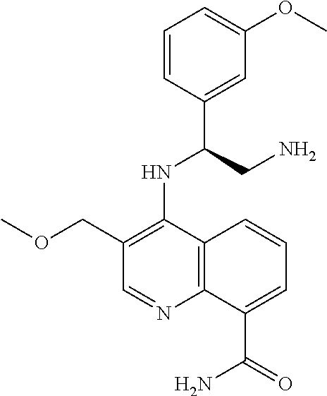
C1=CC(C(CN)NC2=C(COC)C=NC3=C2C=CC=C3C(=O)N)=CC(OC)=C1
